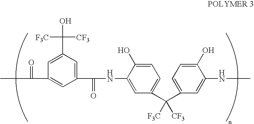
C1(C(O)([CF3])[F3C])=CC(C(=O)C)=CC(C(=O)NC2=CC(C(C3=CC=C(O)C(NC)=C3)([F3C])[CF3])=CC=C2O)=C1
